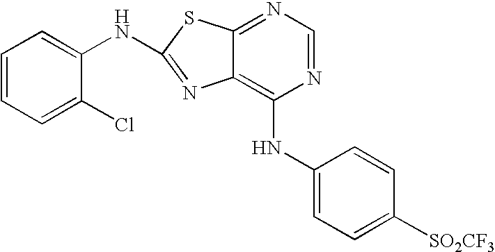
C1=CC=C(Cl)C(NC2=NC3=C(NC4=CC=C([SO2CF3])C=C4)N=CN=C3S2)=C1
